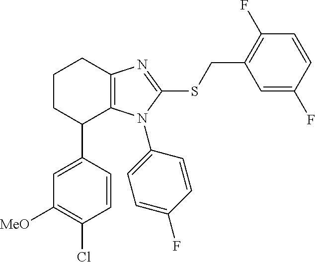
C1=CC(C2C3=C(CCC2)N=C(SCC2=C(F)C=CC(F)=C2)N3C2=CC=C(F)C=C2)=CC([MeO])=C1Cl
